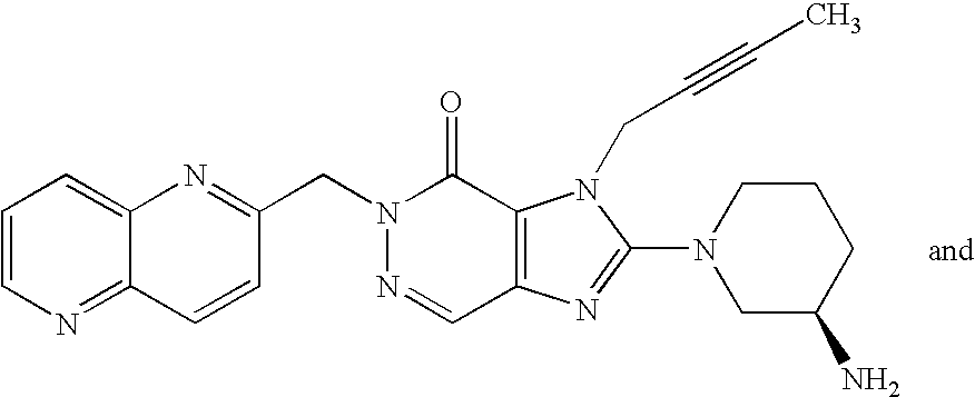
N1(CC2=NC3=CC=CN=C3C=C2)N=CC2=C(C1=O)N(CC#CC)C(N1CC(N)CCC1)=N2
